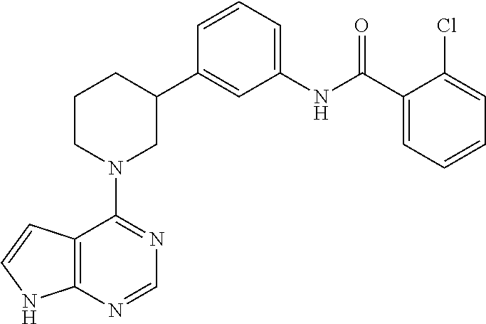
C12=C(N=CN=C1N1CC(C3=CC(NC(C4=CC=CC=C4Cl)=O)=CC=C3)CCC1)NC=C2
